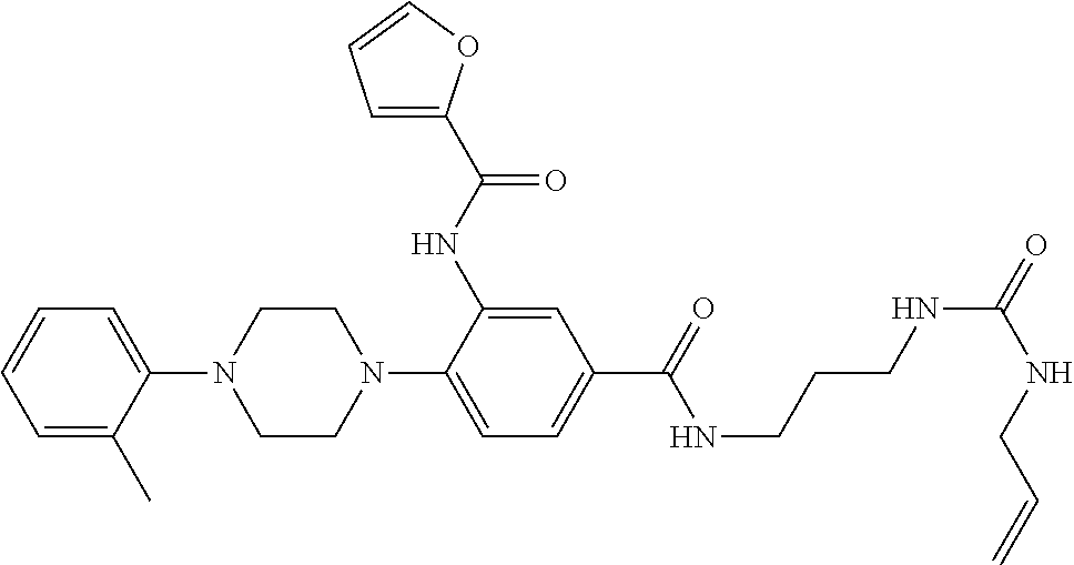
C1(N2CCN(C3=CC=C(C(NCCCNC(=O)NCC=C)=O)C=C3NC(C3=CC=CO3)=O)CC2)=CC=CC=C1C
